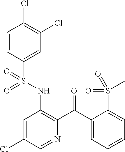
C1=CC(S(NC2=C(C(C3=CC=CC=C3S(=O)(C)=O)=O)N=CC(Cl)=C2)(=O)=O)=CC(Cl)=C1Cl
